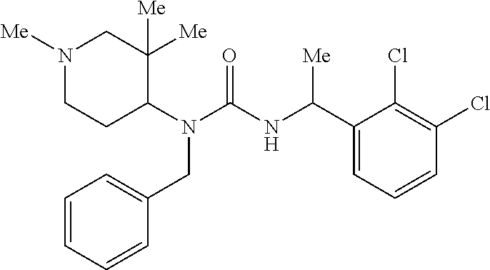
N1([Me])CCC(N(C(=O)NC(C2=CC=CC(Cl)=C2Cl)[Me])CC2=CC=CC=C2)C([Me])([Me])C1
